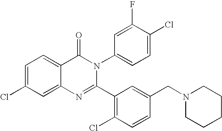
C1=C(Cl)C=C2C(=C1)C(=O)N(C1=CC=C(Cl)C(F)=C1)C(C1=C(Cl)C=CC(CN3CCCCC3)=C1)=N2
